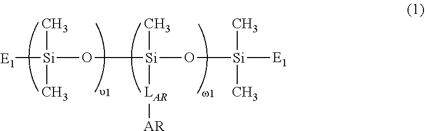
[E1][Si](O[Si](O[Si]([E1])(C)C)(C)[LAR][AR])(C)C
